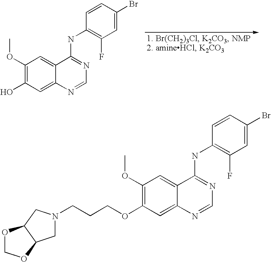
OC1=C(OC)C=C2C(=C1)N=CN=C2NC1=C(F)C=C(Br)C=C1.C(CN1CC2C(C1)OCO2)COC1=C(OC)C=C2C(=C1)N=CN=C2NC1=C(F)C=C(Br)C=C1
